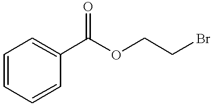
C1=CC=CC(C(OCCBr)=O)=C1
